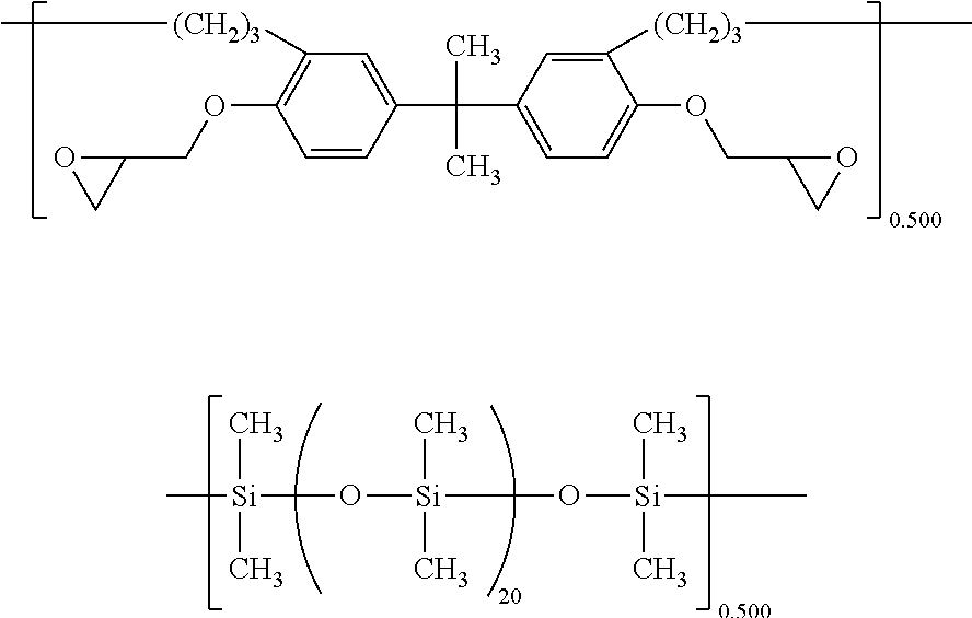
C[Si](C)(C)O[Si](O[Si](C)(C)C)(C)C.C1(C(C2=CC=C(OCC3CO3)C([(CH2)3]C)=C2)(C)C)=CC([(CH2)3]C)=C(OCC2OC2)C=C1
